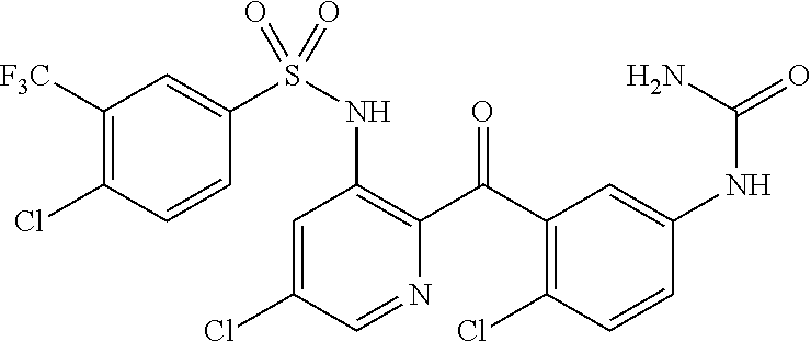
C1=C(Cl)C=NC(C(C2=C(Cl)C=CC(NC(=O)N)=C2)=O)=C1NS(=O)(C1=CC([F3C])=C(Cl)C=C1)=O
